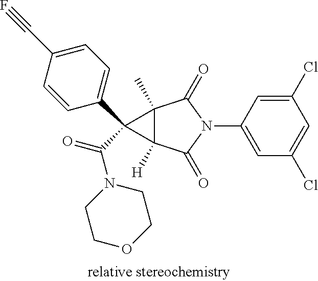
C1(Cl)=CC(N2C(=O)C3(C)C([H])(C2=O)C3(C2=CC=C(C#F)C=C2)C(=O)N2CCOCC2)=CC(Cl)=C1
